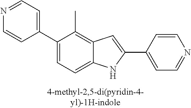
C1(C2=CC=NC=C2)=CC=C2C(=C1C)C=C(C1=CC=NC=C1)N2
